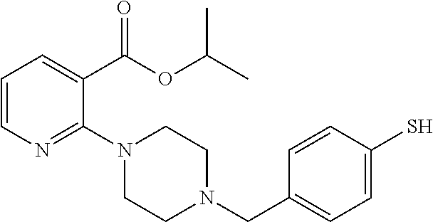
C1=CN=C(N2CCN(CC3=CC=C(S)C=C3)CC2)C(C(OC(C)C)=O)=C1
